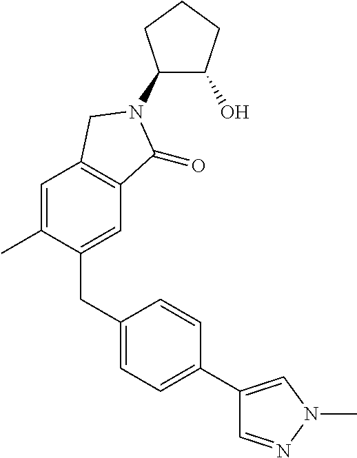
C1=C(C)C(CC2=CC=C(C3=CN(C)N=C3)C=C2)=CC2=C1CN(C1C(O)CCC1)C2=O
